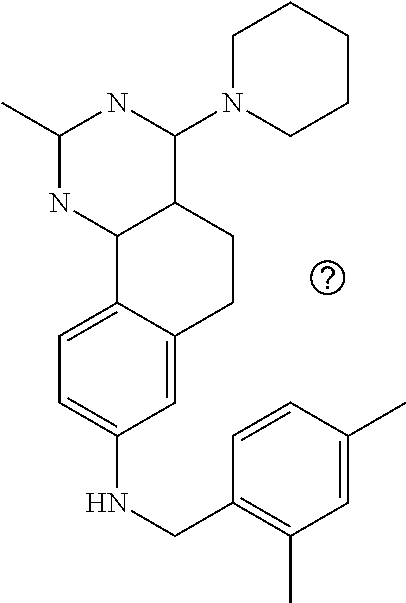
C1(NCC2=C(C)C=C(C)C=C2)=CC=C2C(=C1)CCC1C2NC(C)NC1N1CCCCC1
